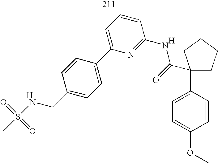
CS(NCC1=CC=C(C2=CC=CC(NC(C3(C4=CC=C(OC)C=C4)CCCC3)=O)=N2)C=C1)(=O)=O.[H].[H]
